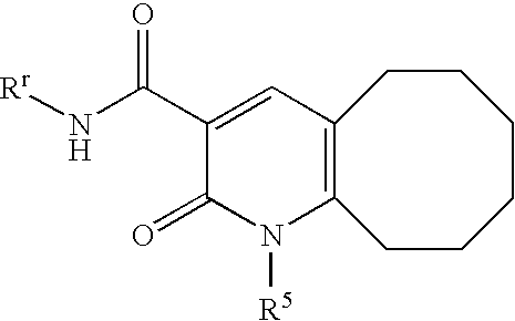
C1(C(N[Rr])=O)=CC2=C(N([R5])C1=O)CCCCCC2
